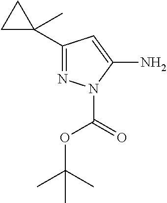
C1C(C2=NN(C(=O)OC(C)(C)C)C(N)=C2)(C)C1
